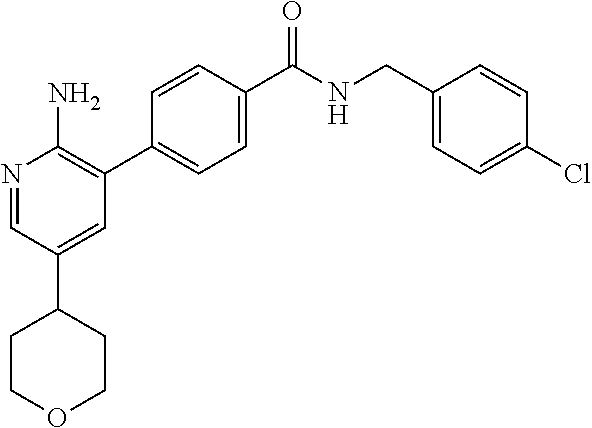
N1=CC(C2CCOCC2)=CC(C2=CC=C(C([NH]CC3=CC=C(Cl)C=C3)=O)C=C2)=C1N
